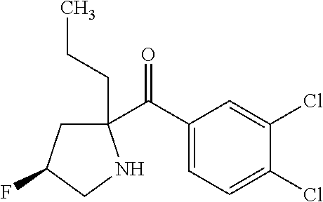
C1(C(C2=CC=C(Cl)C(Cl)=C2)=O)(CCC)CC(F)CN1
